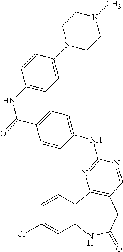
C1(Cl)=CC2=C(C=C1)C1=C(CC(=O)N2)C=NC(NC2=CC=C(C(=O)NC3=CC=C(N4CCN(C)CC4)C=C3)C=C2)=N1
